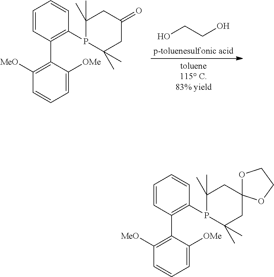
C1=CC(C2=C([MeO])C=CC=C2[OMe])=C(P2C(C)(C)CC(=O)CC2(C)C)C=C1.OCCO.C1=CC(C2=C([MeO])C=CC=C2[OMe])=C(P2C(C)(C)CC3(CC2(C)C)OCCO3)C=C1
